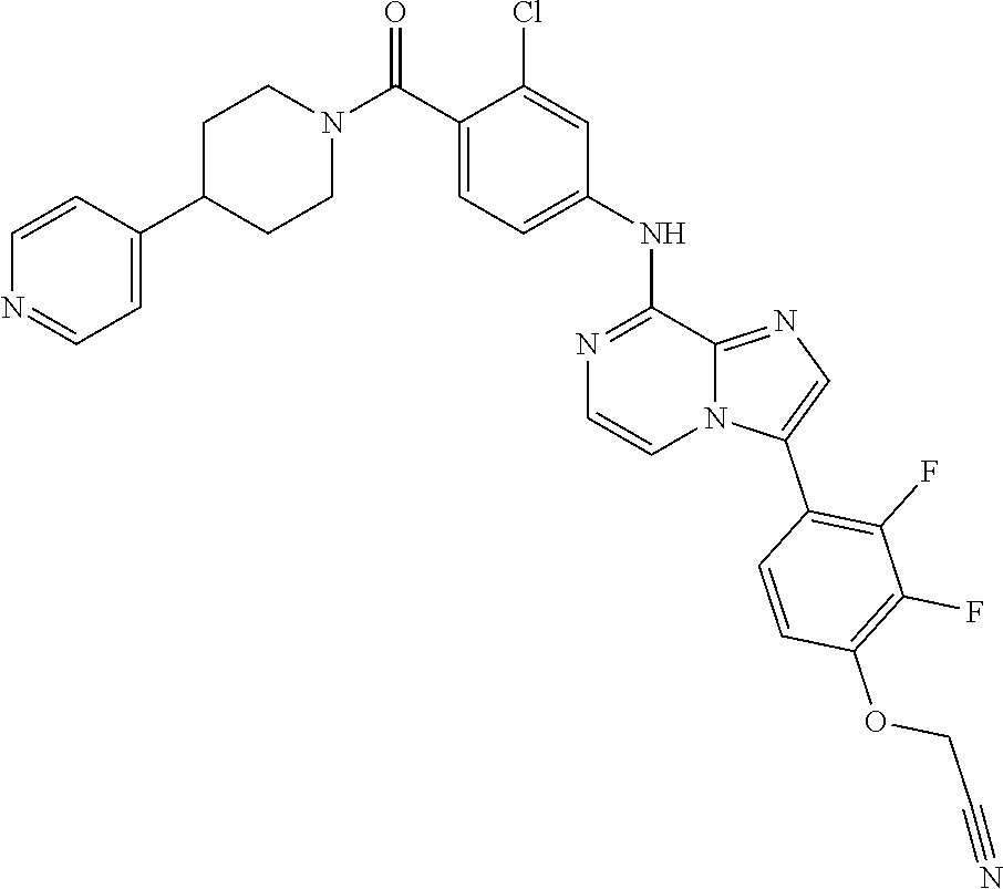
C12=NC=C(C3=C(F)C(F)=C(OCC#N)C=C3)N1C=CN=C2NC1=CC=C(C(N2CCC(C3=CC=NC=C3)CC2)=O)C(Cl)=C1
